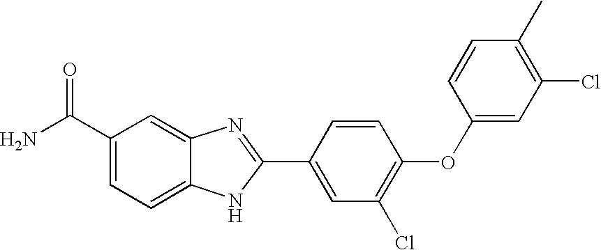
C1(C(N)=O)=CC=C2C(=C1)N=C(C1=CC(Cl)=C(OC3=CC(Cl)=C(C)C=C3)C=C1)N2
